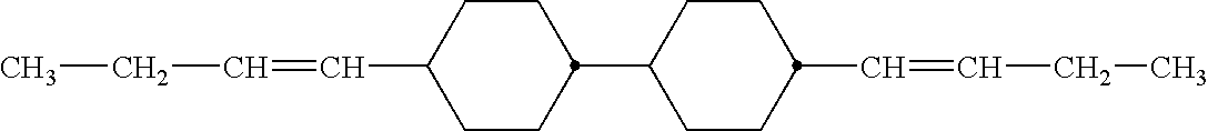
C1CC(C2CCC(C=CCC)CC2)CCC1C=CCC
